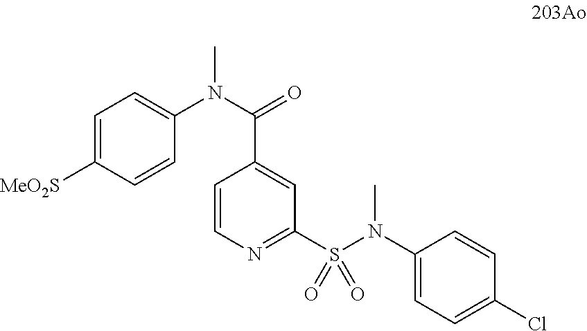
C1=C([MeO2S])C=CC(N(C(=O)C2=CC(S(N(C3=CC=C(Cl)C=C3)C)(=O)=O)=NC=C2)C)=C1
